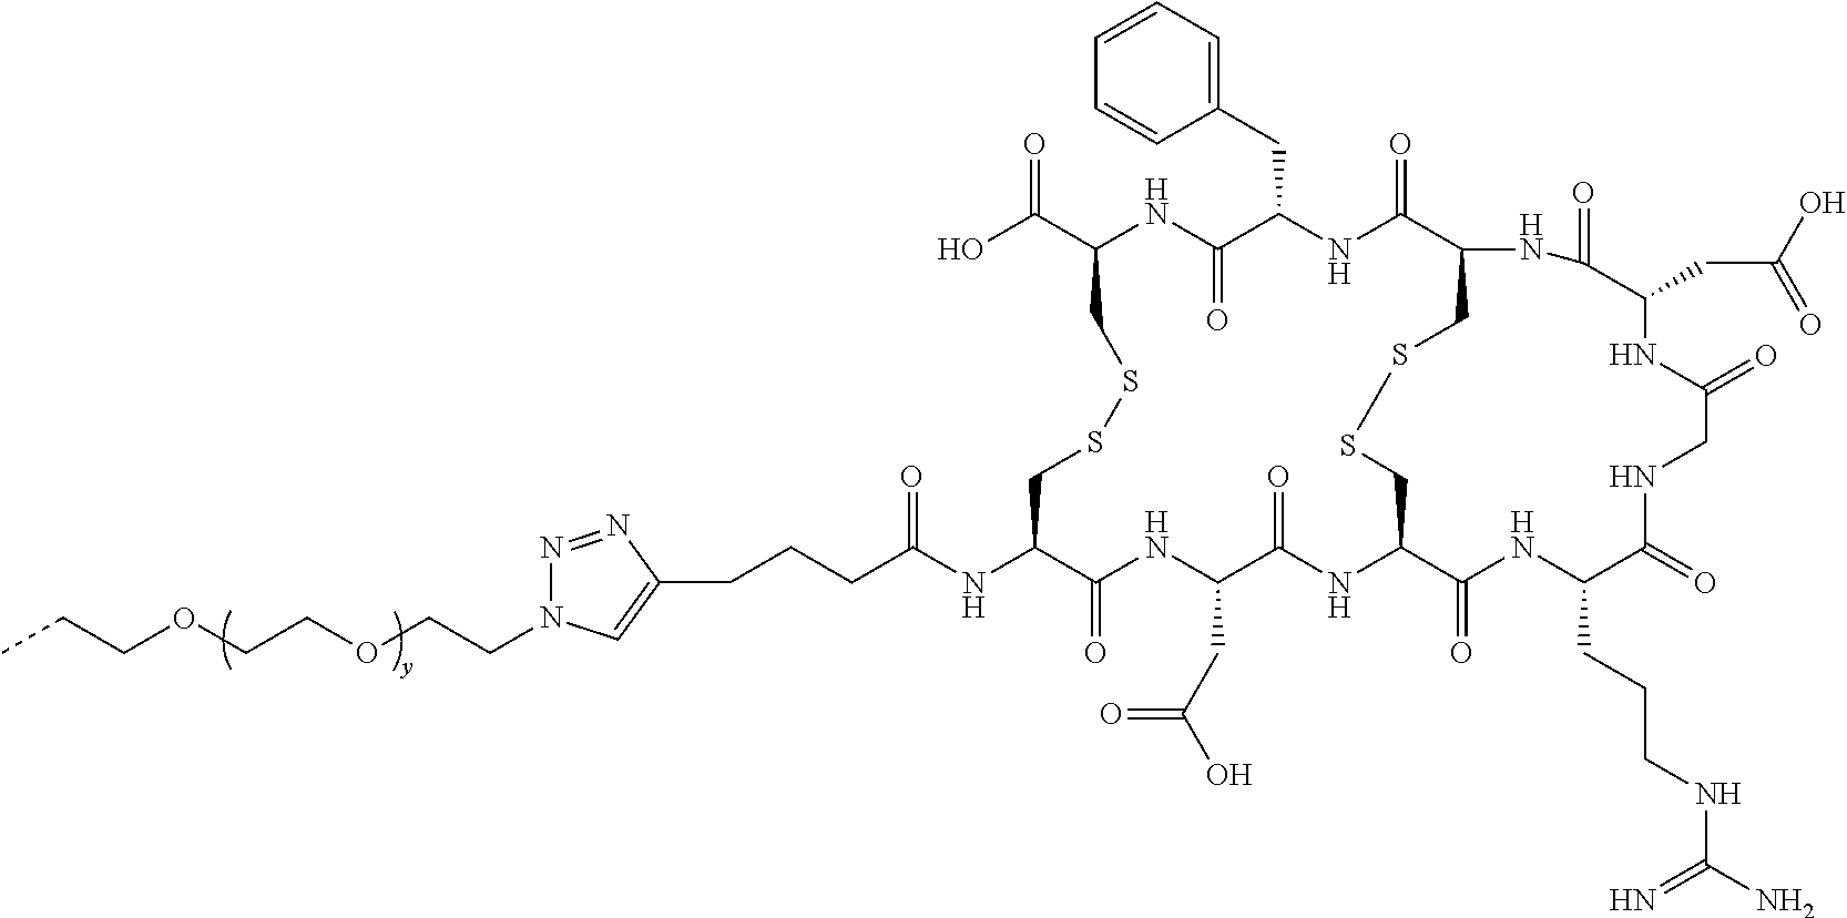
CCCOCCOCCN1N=NC(CCCC(NC2C(=O)NC(CC(O)=O)C(=O)NC3C(=O)NC(CCCNC(N)=N)C(=O)NCC(=O)NC(CC(O)=O)C(=O)NC(C(=O)NC(CC4=CC=CC=C4)C(=O)NC(C(O)=O)CSSC2)CSSC3)=O)=C1
